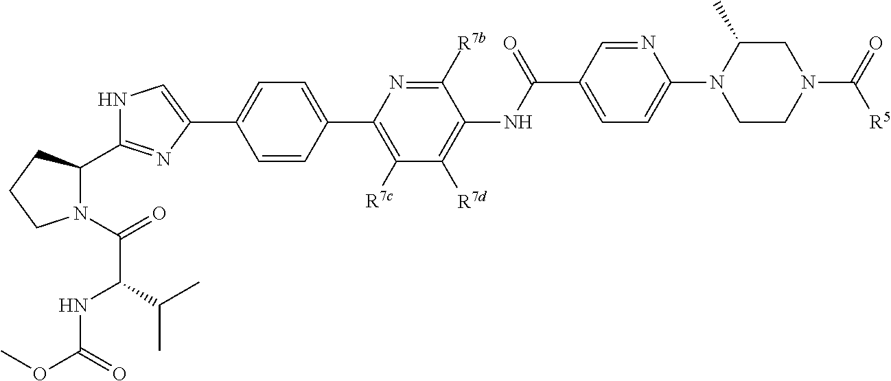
C1=CC(C2=C([R7c])C([R7d])=C(NC(C3=CC=C(N4CCN(C(=O)[R5])CC4C)N=C3)=O)C([R7b])=N2)=CC=C1C1=CNC(C2N(C(=O)C(NC(OC)=O)C(C)C)CCC2)=N1
